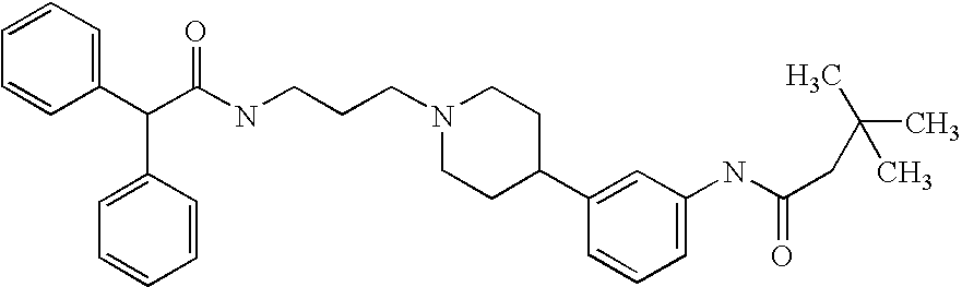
C(C(C1=CC=CC=C1)C1=CC=CC=C1)(NCCCN1CCC(C2=CC(NC(CC(C)(C)C)=O)=CC=C2)CC1)=O
